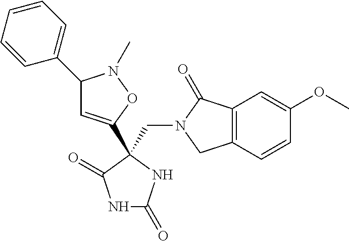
C(N1CC2=C(C1=O)C=C(OC)C=C2)C1(C2=CC(C3=CC=CC=C3)N(C)O2)NC(=O)NC1=O
